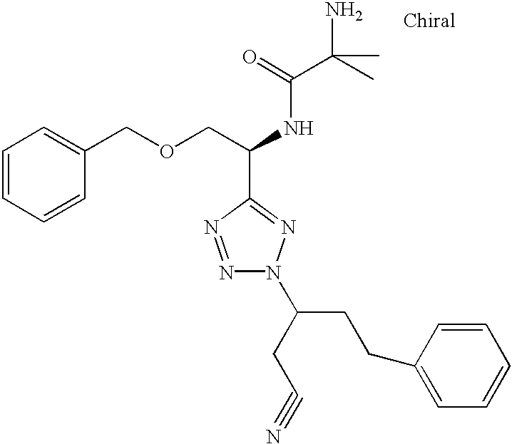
C1=CC=CC(COCC(NC(C(C)(N)C)=O)C2=NN(C(CC#N)CCC3=CC=CC=C3)N=N2)=C1
